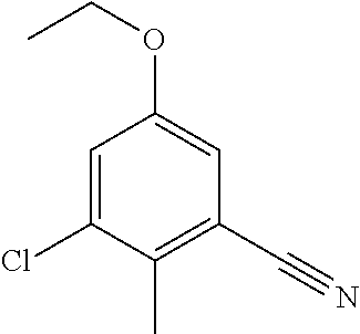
C1=C(Cl)C(C)=C(C#N)C=C1OCC
